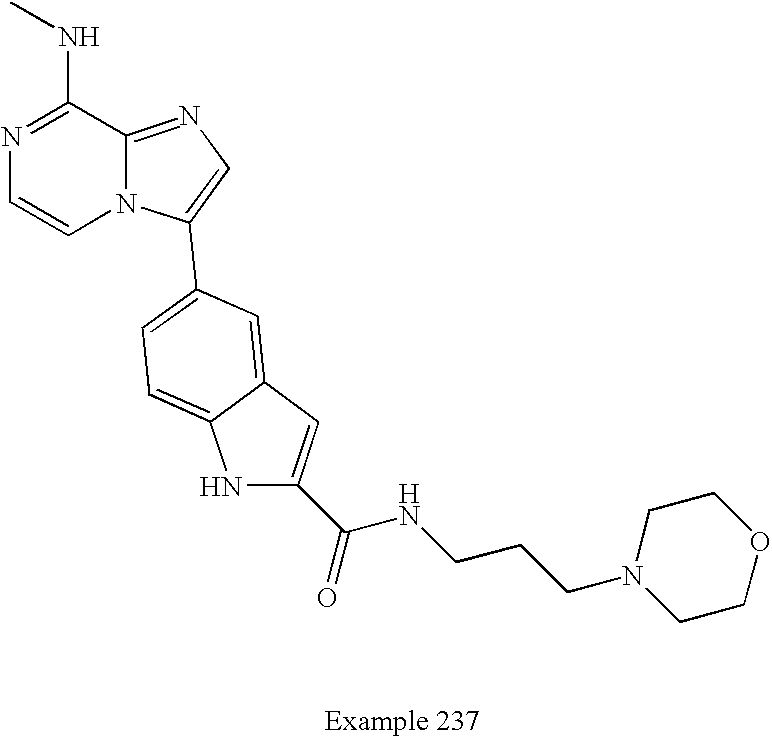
N1=C(NC)C2=NC=C(C3=CC=C4NC(C(NCCCN5CCOCC5)=O)=CC4=C3)N2C=C1
